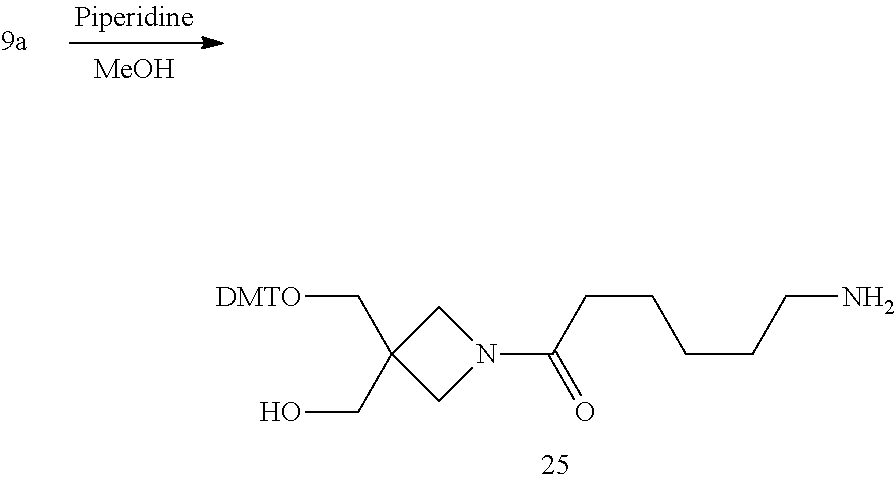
[MeOH].[DMTO]CC1(CO)CN(C(CCCCCN)=O)C1
